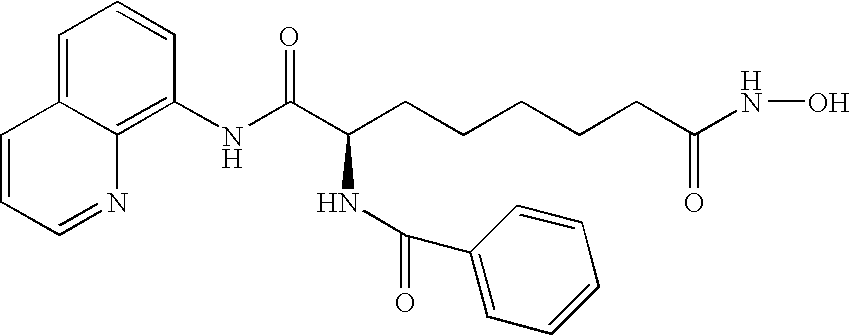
C1=C2C(=C(NC(C(CCCCCC(NO)=O)NC(=O)C3=CC=CC=C3)=O)C=C1)N=CC=C2
